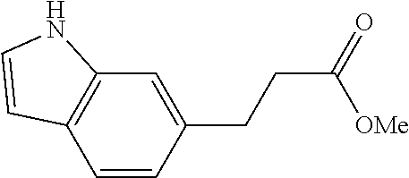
C1(CCC([OMe])=O)=CC2=C(C=C1)C=CN2
